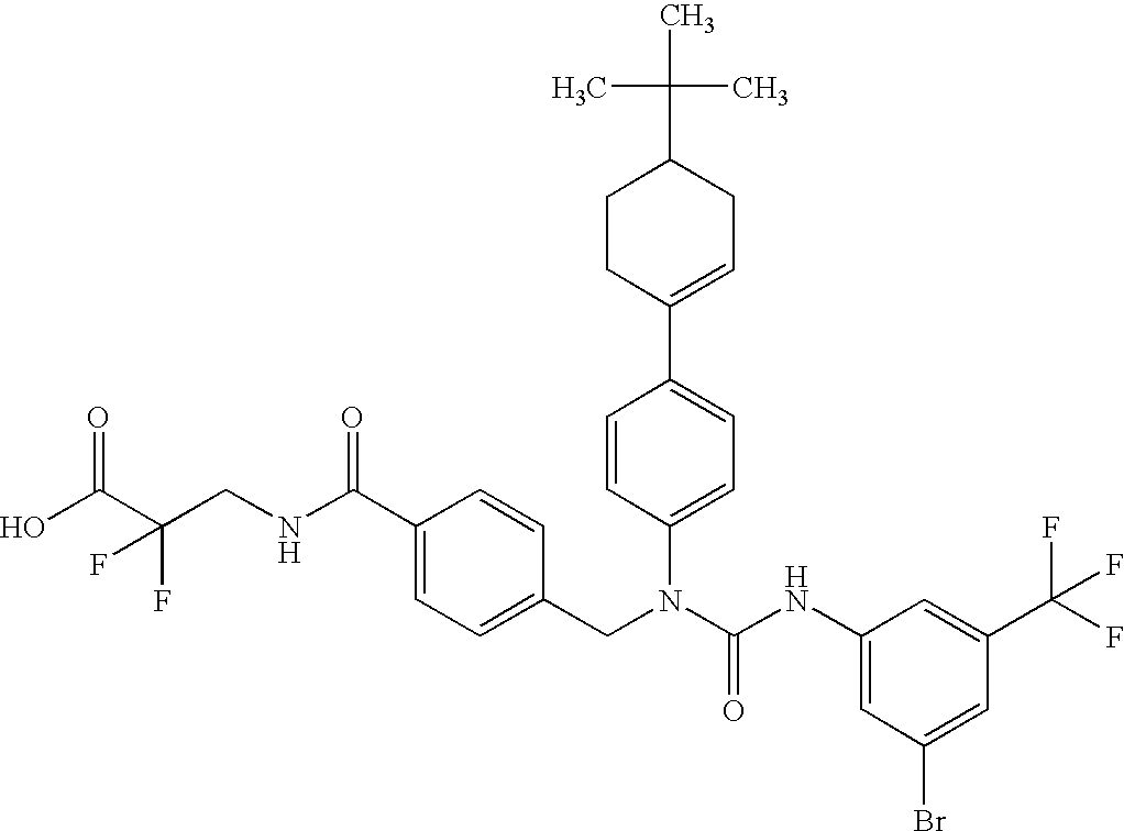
OC(C(CNC(C1=CC=C(CN(C(NC2=CC(Br)=CC(C(F)(F)F)=C2)=O)C2=CC=C(C3=CCC(C(C)(C)C)CC3)C=C2)C=C1)=O)(F)F)=O
